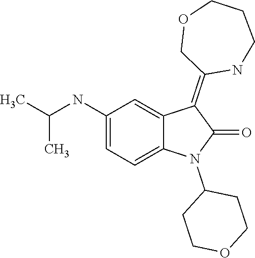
C1COCCC1N1C(=O)C(=C2COCCCN2)C2=CC(NC(C)C)=CC=C12
